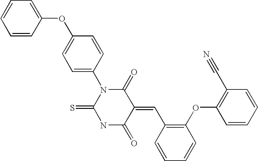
C1=CC=CC(OC2=CC=C(N3C(=S)NC(=O)C(=CC4=C(OC5=C(C#N)C=CC=C5)C=CC=C4)C3=O)C=C2)=C1
